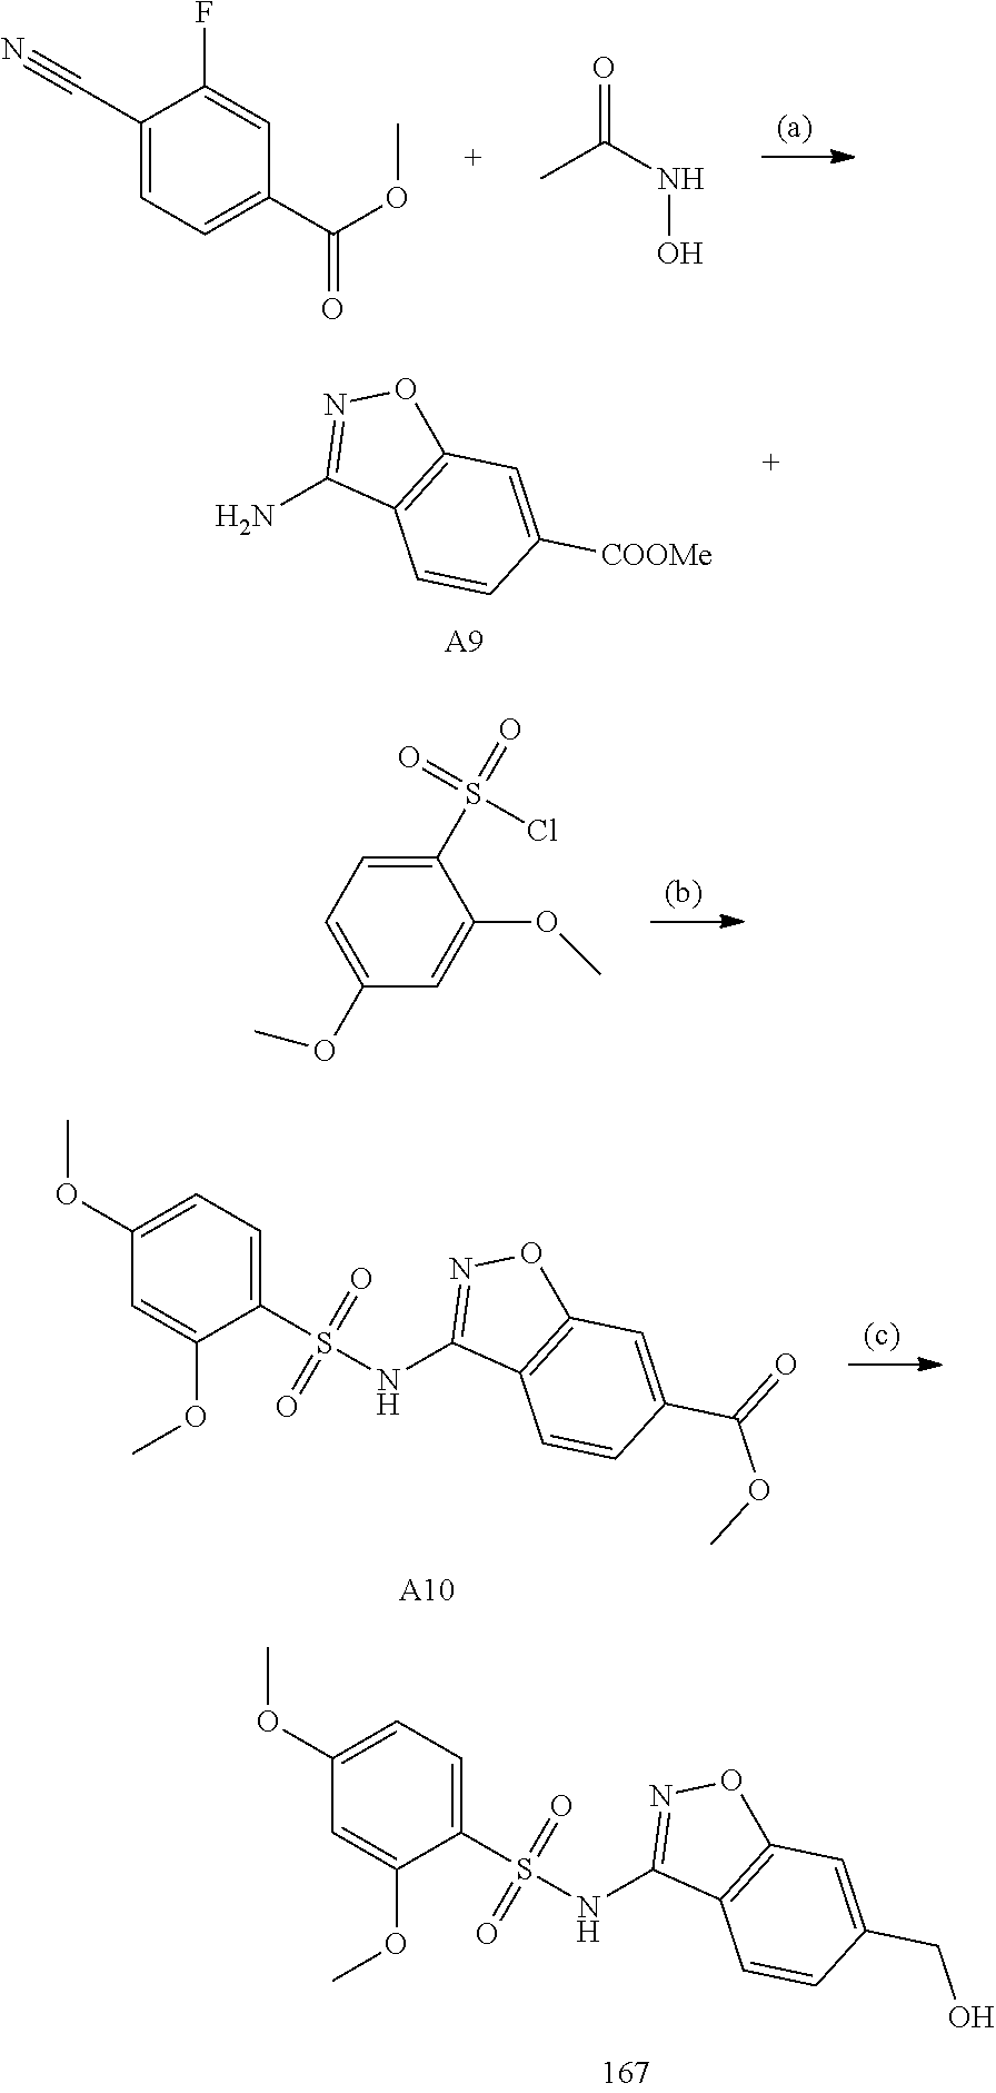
C1(C#N)=CC=C(C(OC)=O)C=C1F.CC(NO)=O.C1(N)=NOC2=C1C=CC([COOMe])=C2.[A9].C1(S(=O)(=O)Cl)=CC=C(OC)C=C1OC.C1(NS(C2=CC=C(OC)C=C2OC)(=O)=O)=NOC2=C1C=CC(C(=O)OC)=C2.[A10].C1(NS(C2=CC=C(OC)C=C2OC)(=O)=O)=NOC2=C1C=CC(CO)=C2
